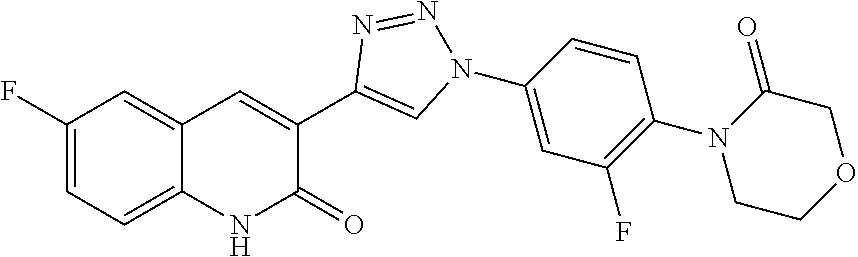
C1=C(F)C=C2C(=C1)NC(=O)C(C1=CN(C3=CC(F)=C(N4CCOCC4=O)C=C3)N=N1)=C2
